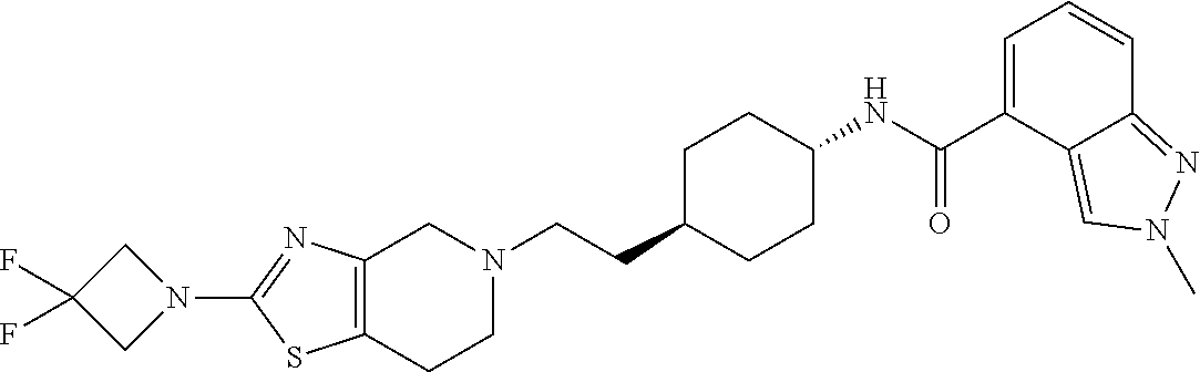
C12=C(CCN(CCC3CCC(NC(C4=CC=CC5=NN(C)C=C45)=O)CC3)C1)SC(N1CC(F)(F)C1)=N2
